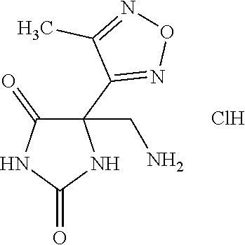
C1(=O)NC(=O)NC1(C1=NON=C1C)CN.Cl
